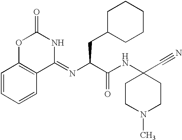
O1C(=O)NC(=NC(C(NC2(C#N)CCN(C)CC2)=O)CC2CCCCC2)C2=C1C=CC=C2
